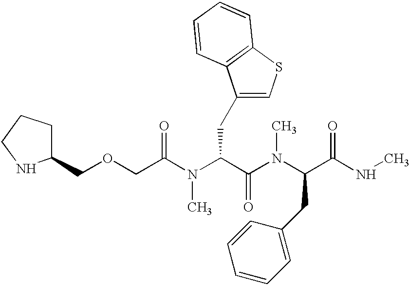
C1C(COCC(=O)N(C(C(N(C)C(C(=O)NC)CC2=CC=CC=C2)=O)CC2=CSC3=C2C=CC=C3)C)NCC1
